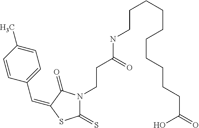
C(C1=CC=C(C)C=C1)=C1C(=O)N(CCC(NCCCCCCCCCCC(=O)O)=O)C(=S)S1
